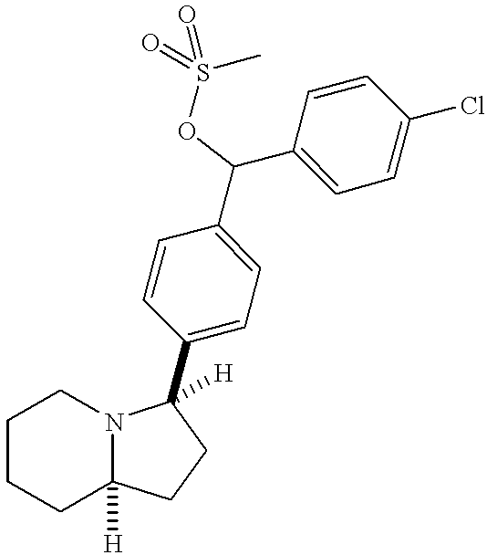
C1=CC(C2([H])N3C([H])(CCCC3)CC2)=CC=C1C(OS(C)(=O)=O)C1=CC=C(Cl)C=C1
